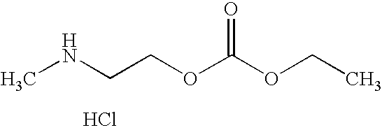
O=C(OCC)OCCNC.Cl
